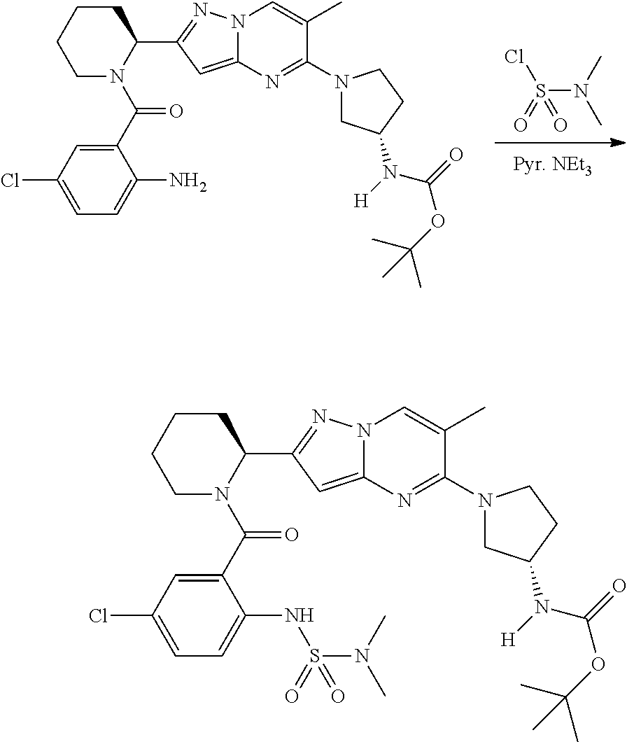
S(N(C)C)(=O)(Cl)=O.C1CCCC(C2=NN3C(=C2)N=C(N2CC(N([H])C(=O)OC(C)(C)C)CC2)C(C)=C3)N1C(=O)C1=CC(Cl)=CC=C1N.C1CCCC(C2=NN3C(=C2)N=C(N2CC(N([H])C(=O)OC(C)(C)C)CC2)C(C)=C3)N1C(=O)C1=CC(Cl)=CC=C1NS(=O)(N(C)C)=O
